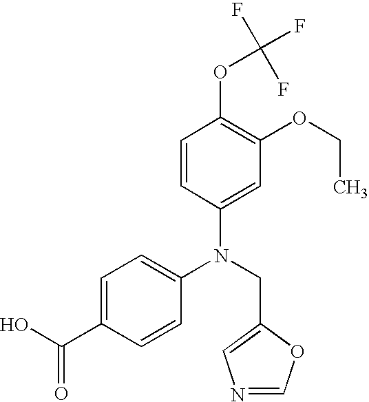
C1=CC(N(CC2=CN=CO2)C2=CC=C(C(O)=O)C=C2)=CC(OCC)=C1OC(F)(F)F
